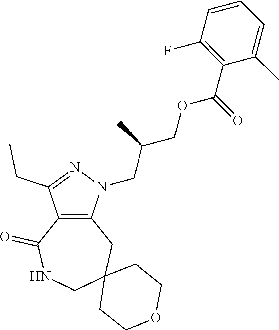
C12=C(N(CC(COC(C3=C(F)C=CC=C3C)=O)C)N=C1CC)CC1(CNC2=O)CCOCC1
